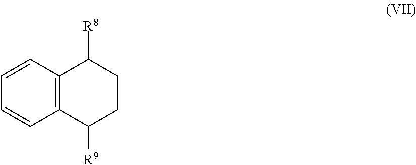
C1=CC2=C(C=C1)C([R9])CCC2[R8]
